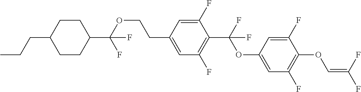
C1CC(C(OCCC2=CC(F)=C(C(F)(OC3=CC(F)=C(OC=C(F)F)C(F)=C3)F)C(F)=C2)(F)F)CCC1CCC
